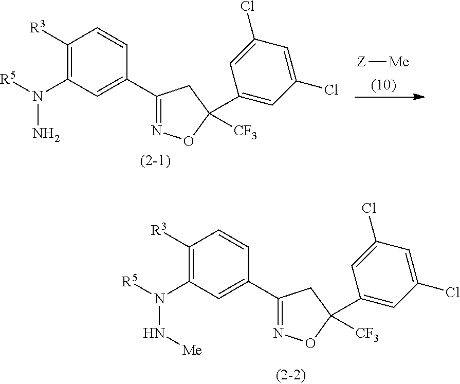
C1([R3])=C(N([R5])N[Me])C=C(C2=NOC([CF3])(C3=CC(Cl)=CC(Cl)=C3)C2)C=C1.C1([R3])=C(N([R5])N)C=C(C2=NOC([CF3])(C3=CC(Cl)=CC(Cl)=C3)C2)C=C1.[Z][Me]
